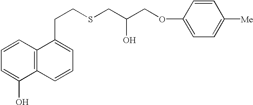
C1=CC2=C(C(O)=C1)C=CC=C2CCSCC(COC1=CC=C([Me])C=C1)O
